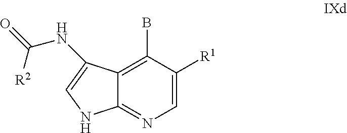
C1=C([R1])C(B)=C2C(=N1)NC=C2NC([R2])=O
